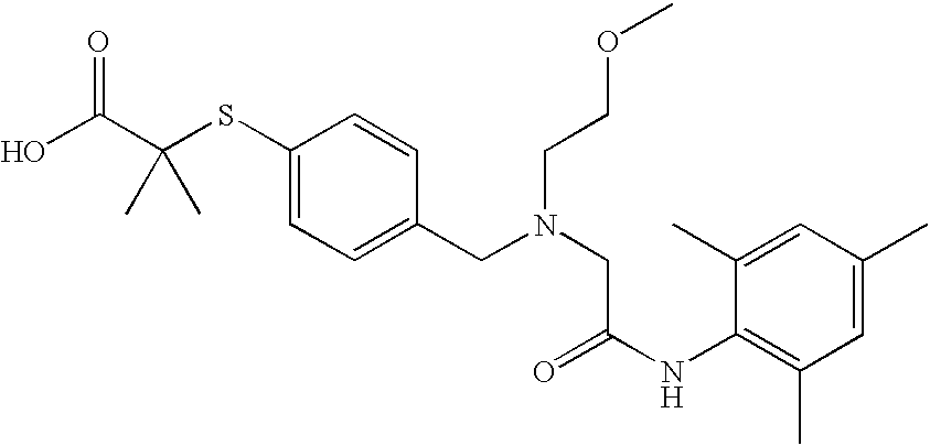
C1(SC(C(O)=O)(C)C)=CC=C(CN(CC(NC2=C(C)C=C(C)C=C2C)=O)CCOC)C=C1
